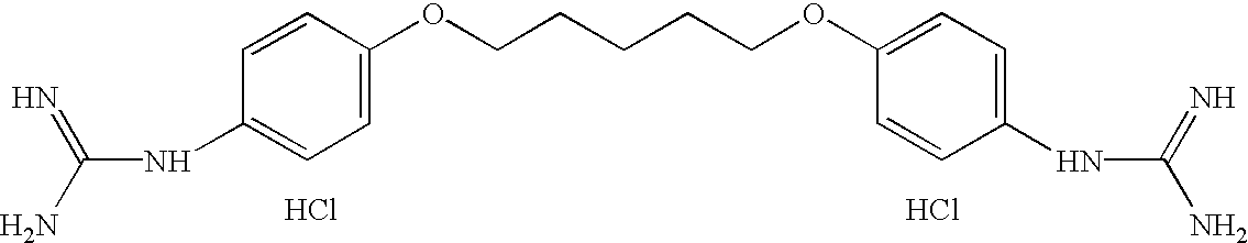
C1=C(OCCCCCOC2=CC=C(NC(N)=N)C=C2)C=CC(NC(N)=N)=C1.Cl.Cl
